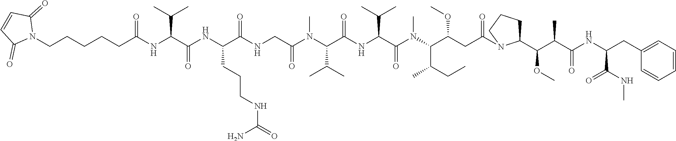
N1(CCCCCC(NC(C(NC(C(NCC(N(C(C(NC(C(N(C(C(CC(=O)N2C(C(C(C(NC(CC3=CC=CC=C3)C(NC)=O)=O)C)OC)CCC2)OC)C(CC)C)C)=O)C(C)C)=O)C(C)C)C)=O)=O)CCCNC(=O)N)=O)C(C)C)=O)C(=O)C=CC1=O
